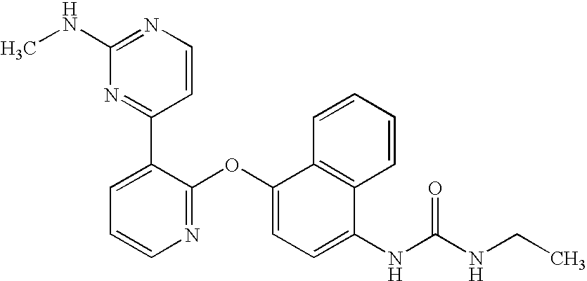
C1(NC)=NC=CC(C2=CC=CN=C2OC2=CC=C(NC(NCC)=O)C3=C2C=CC=C3)=N1
